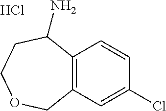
Cl.C12=C(C=CC(Cl)=C1)C(N)CCOC2
